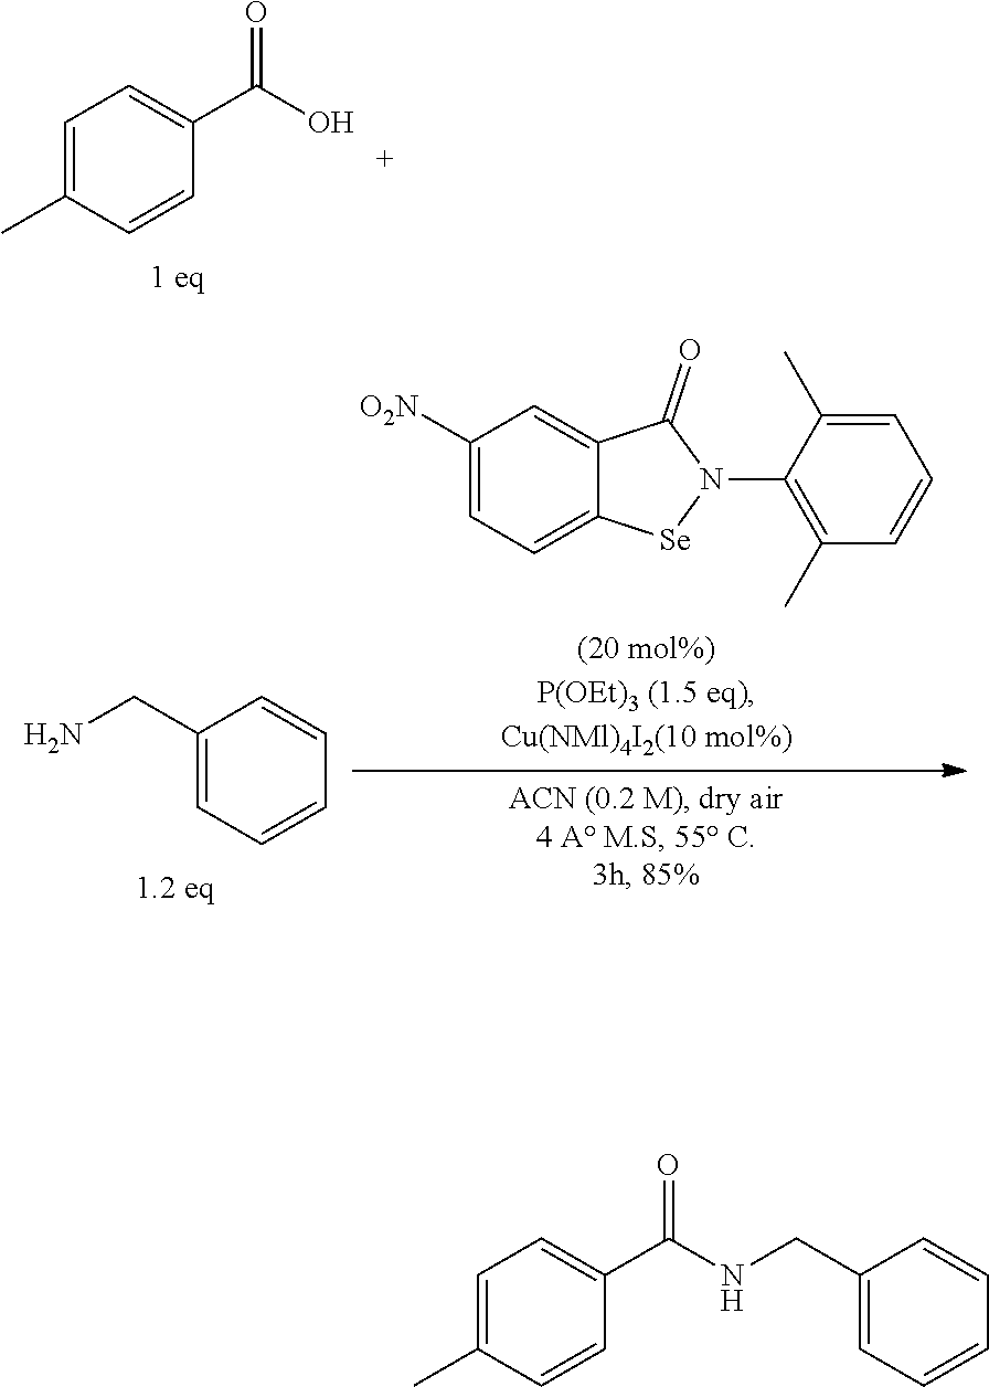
C1=C(C)C=CC(C(O)=O)=C1.C1(CN)=CC=CC=C1.C1([O2N])=CC=C2C(=C1)C(=O)N(C1=C(C)C=CC=C1C)[Se]2.C1=C(C)C=CC(C(NCC2=CC=CC=C2)=O)=C1
